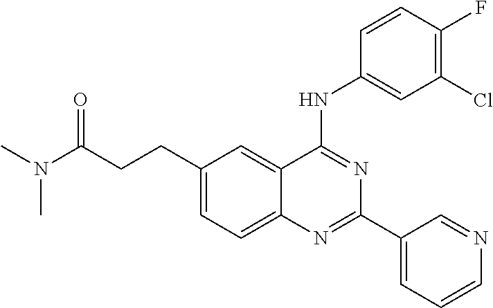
N(C1=NC(C2=CC=CN=C2)=NC2=CC=C(CCC(N(C)C)=O)C=C12)C1=CC(Cl)=C(F)C=C1
